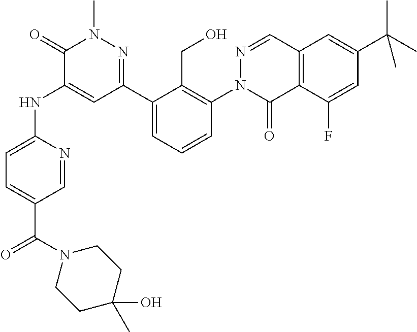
C1=C(NC2=CC(C3=CC=CC(N4C(=O)C5=C(C=N4)C=C(C(C)(C)C)C=C5F)=C3CO)=NN(C)C2=O)N=CC(C(=O)N2CCC(O)(C)CC2)=C1
